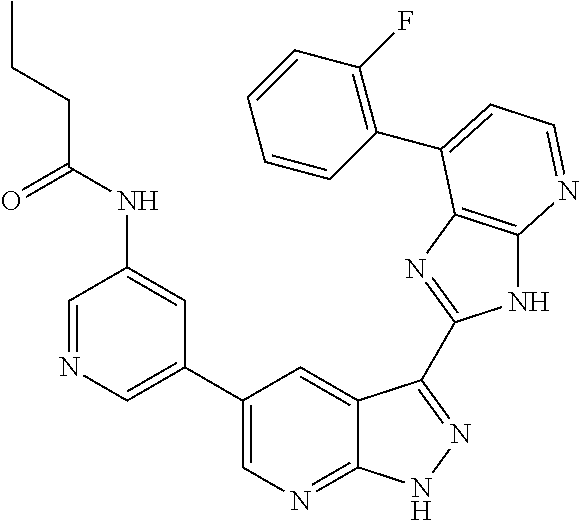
C1=NC=C(C2=CN=C3C(=C2)C(C2=NC4=C(N2)N=CC=C4C2=C(F)C=CC=C2)=NN3)C=C1NC(CCC)=O
